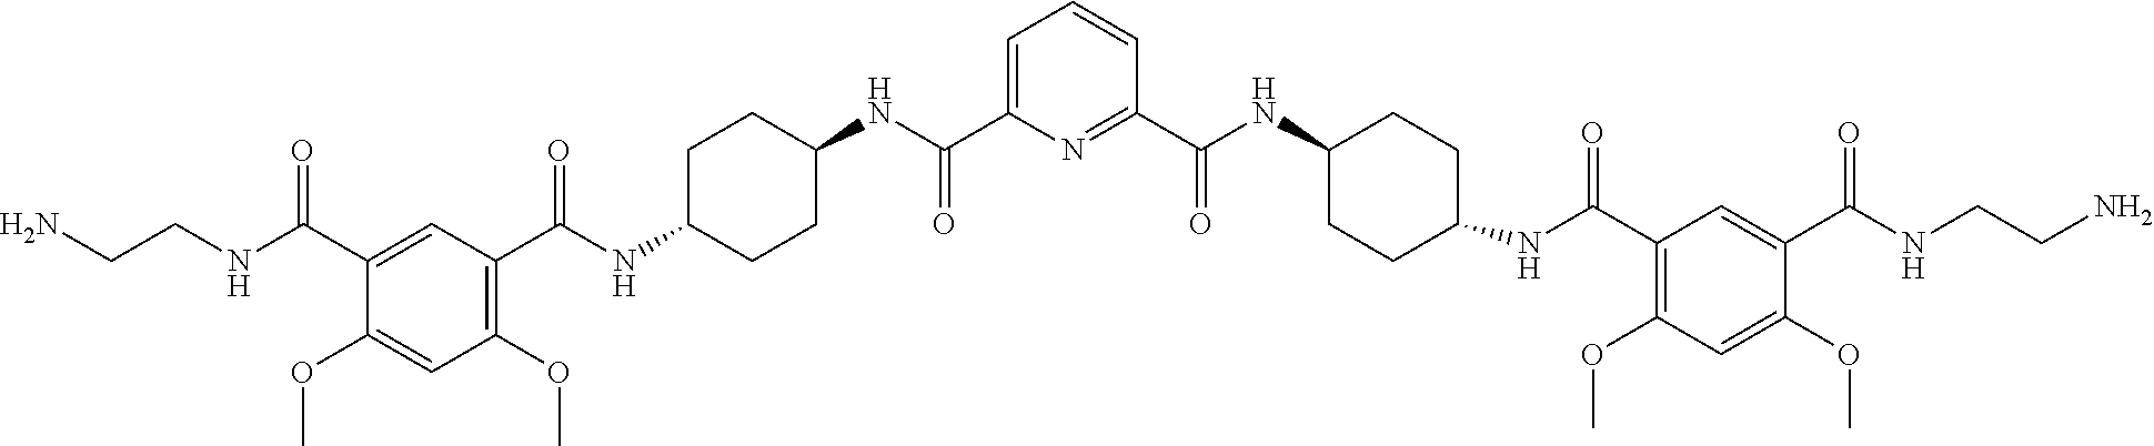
C1(C(NC2CCC(NC(C3=C(OC)C=C(OC)C(C(NCCN)=O)=C3)=O)CC2)=O)=NC(C(NC2CCC(NC(C3=C(OC)C=C(OC)C(C(NCCN)=O)=C3)=O)CC2)=O)=CC=C1
